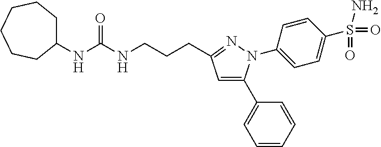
C1(NC(NCCCC2=NN(C3=CC=C(S(=O)(=O)N)C=C3)C(C3=CC=CC=C3)=C2)=O)CCCCCC1
